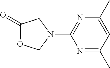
C1(N2COC(=O)C2)=NC(C)=CC(C)=N1
